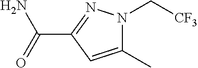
C1(C)=CC(C(=O)N)=NN1C[CF3]
